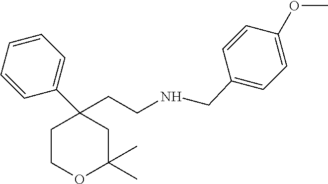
C1COC(C)(C)CC1(C1=CC=CC=C1)CCNCC1=CC=C(OC)C=C1
